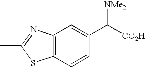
C12=C(C=CC(C([CO2H])[NMe2])=C1)SC(C)=N2
